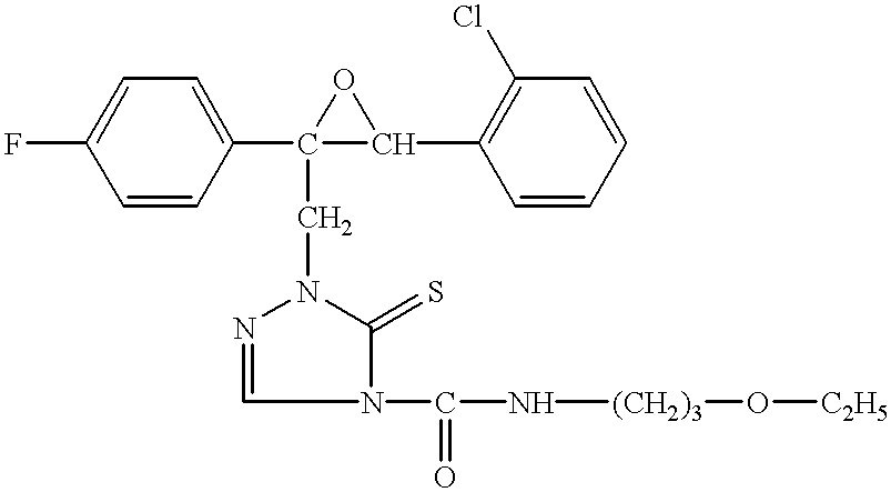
FC1=CC=C(C2(CN3N=CN(C(N[(CH2)3]O[C2H5])=O)C3=S)C(C3=C(Cl)C=CC=C3)O2)C=C1
